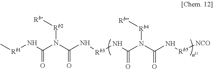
C[Rb1]NC(N(C(N[Rb3]NC(=O)N(C(N[Rb5][NCO])=O)[Rb4][Rb])=O)[Rb2][Rb])=O
